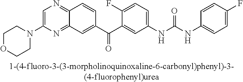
C1OCCN(C2=CN=C3C(=N2)C=C(C(C2=CC(NC(NC4=CC=C(F)C=C4)=O)=CC=C2F)=O)C=C3)C1
